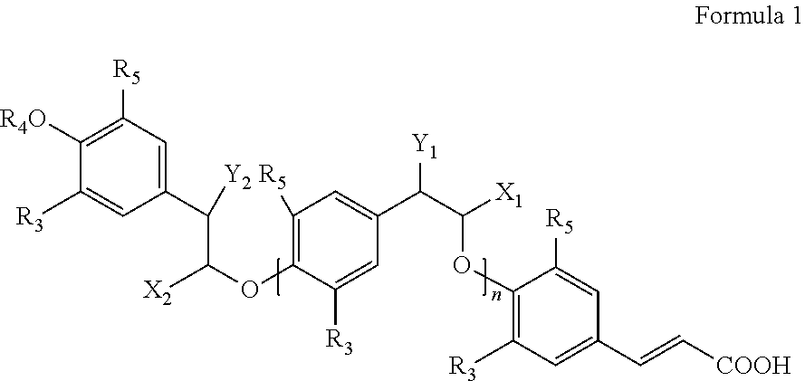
C1(C([Y2])C(OC2=C([R5])C=C(C(C([X1])OC3=C([R3])C=C(C=C[COOH])C=C3[R5])[Y1])C=C2[R3])[X2])=CC([R5])=C([R4O])C([R3])=C1
